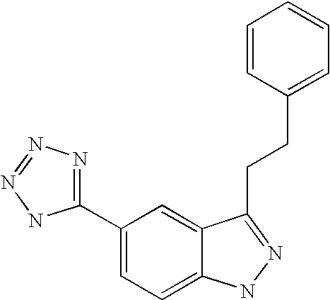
C1=C(C2=NN=NN2)C=C2C(=C1)NN=C2CCC1=CC=CC=C1
